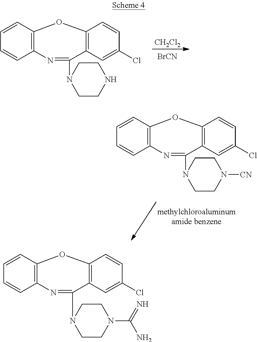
[CH2Cl2].[BrCN].C1=CC2=C(C=C1)N=C(N1CCNCC1)C1=C(C=CC(Cl)=C1)O2.C1=CC2=C(C=C1)N=C(N1CCN([CN])CC1)C1=C(C=CC(Cl)=C1)O2.C1=CC2=C(C=C1)N=C(N1CCN(C(=N)N)CC1)C1=C(C=CC(Cl)=C1)O2
